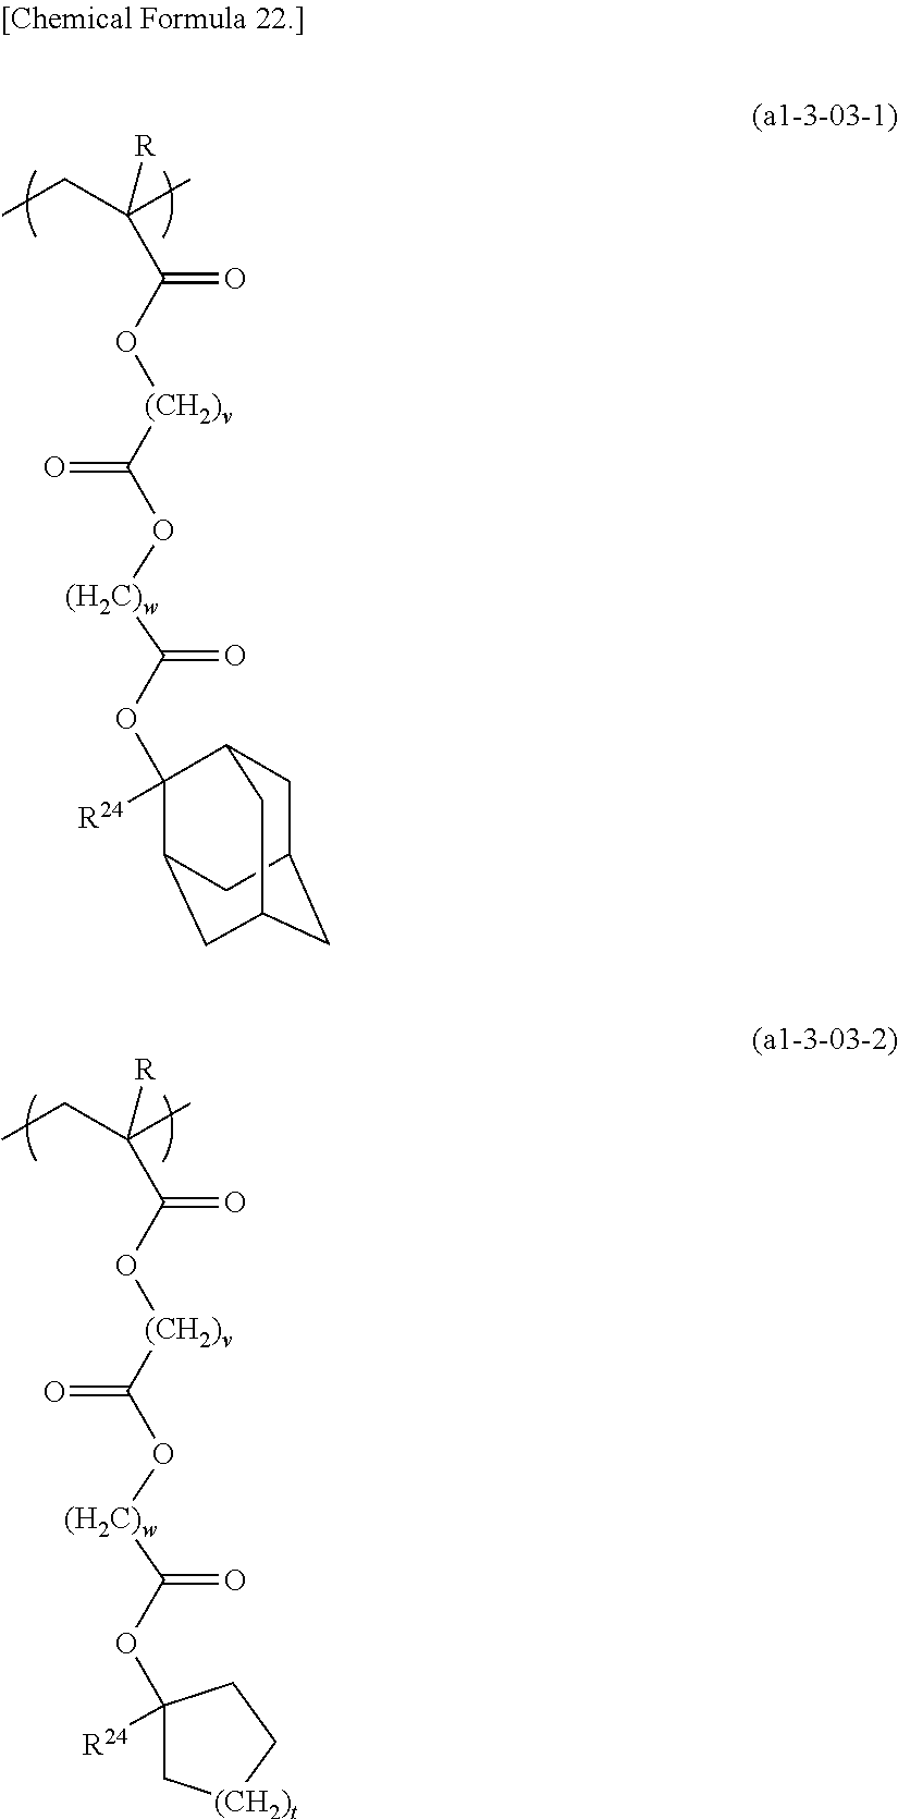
CCC(C)(C(O[(CH2)v]C(O[(H2C)w]C(OC1([R24])C2CC3CC(CC1C3)C2)=O)=O)=O)[R].CCC(C)(C(O[(CH2)v]C(O[(H2C)w]C(OC1([R24])C[(CH2)t]CC1)=O)=O)=O)[R]
